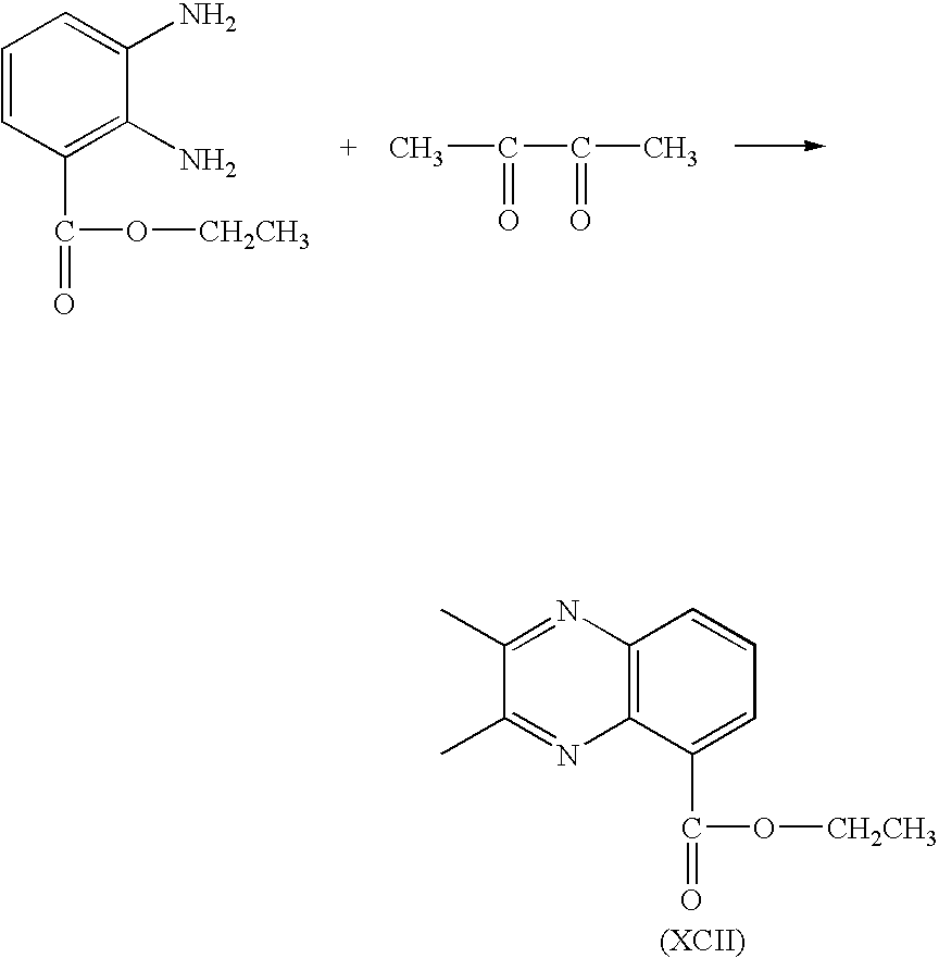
C1=CC(C(O[CH2CH3])=O)=C(N)C(N)=C1.CC(C(C)=O)=O.C12=C(C(C(O[CH2CH3])=O)=CC=C1)N=C(C)C(C)=N2
